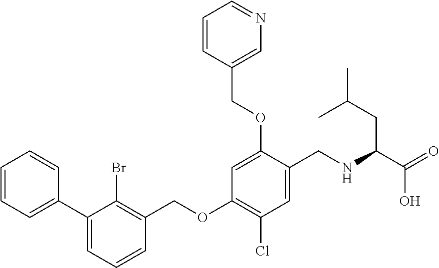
C1=CC=C(C2=CC=CC(COC3=C(Cl)C=C(CNC(C(=O)O)CC(C)C)C(OCC4=CN=CC=C4)=C3)=C2Br)C=C1
